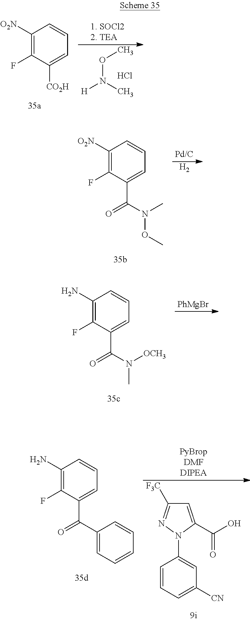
C1([O2N])=C(F)C([CO2H])=CC=C1.O(N(C)[H])C.Cl.C1([O2N])=C(F)C(C(N(C)OC)=O)=CC=C1.[H2].C1(N)=C(F)C(C(N([OCH3])C)=O)=CC=C1.[PhMgBr].C1=C(C(O)=O)N(C2=CC([CN])=CC=C2)N=C1[F3C].O=C(C1=CC=CC=C1)C1=CC=CC(N)=C1F
